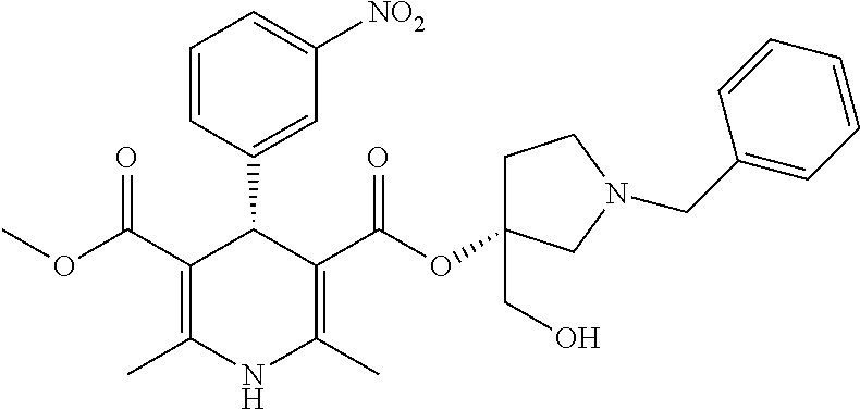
C1=CC(C2C(C(OC)=O)=C(C)NC(C)=C2C(OC2(CO)CCN(CC3=CC=CC=C3)C2)=O)=CC([NO2])=C1
